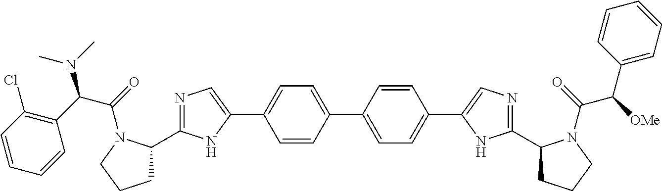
C1=CC(C2=CC=C(C3=CN=C(C4CCCN4C(=O)C([OMe])C4=CC=CC=C4)N3)C=C2)=CC=C1C1=CN=C(C2CCCN2C(=O)C(C2=C(Cl)C=CC=C2)N(C)C)N1
